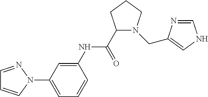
C1=NN(C2=CC=CC(NC(=O)C3N(CC4=CNC=N4)CCC3)=C2)C=C1
